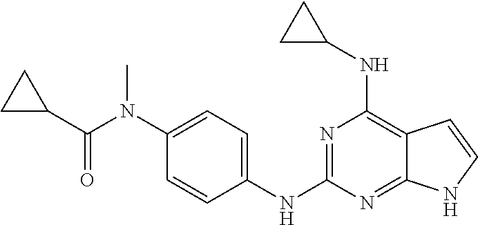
C1=C(N(C)C(=O)C2CC2)C=CC(NC2=NC(NC3CC3)=C3C(=N2)NC=C3)=C1
